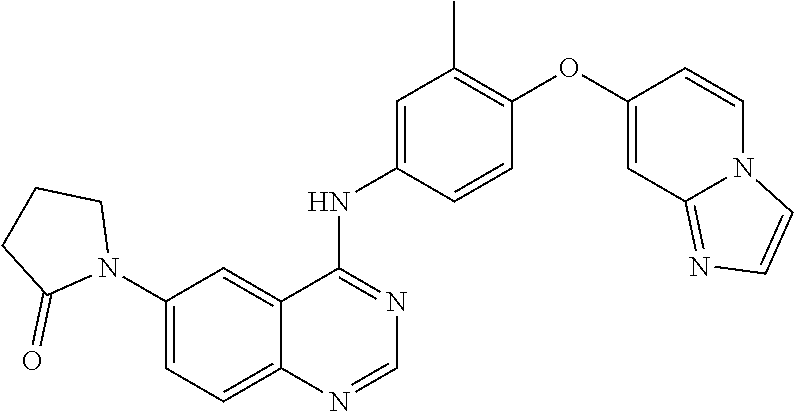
C1=NC2=CC=C(N3CCCC3=O)C=C2C(NC2=CC(C)=C(OC3=CC4=NC=CN4C=C3)C=C2)=N1
